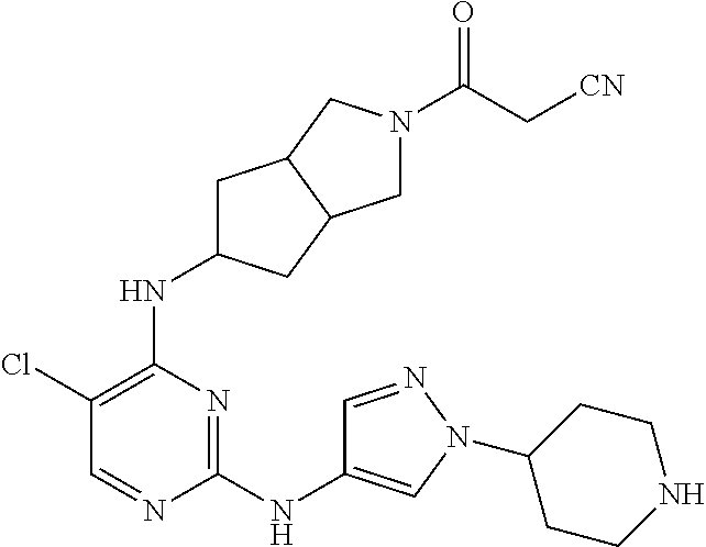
C1(Cl)=C(NC2CC3C(C2)CN(C(C[CN])=O)C3)N=C(NC2=CN(C3CCNCC3)N=C2)N=C1
